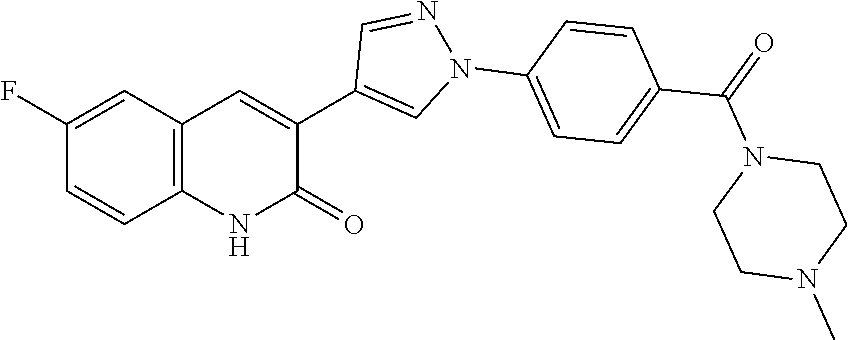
C1(F)=CC2=C(C=C1)NC(=O)C(C1=CN(C3=CC=C(C(N4CCN(C)CC4)=O)C=C3)N=C1)=C2
